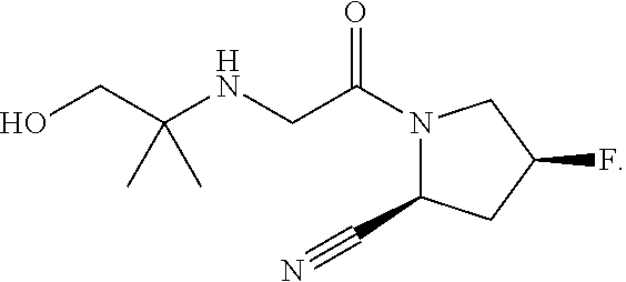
C1(C#N)CC(F)CN1C(CNC(CO)(C)C)=O
